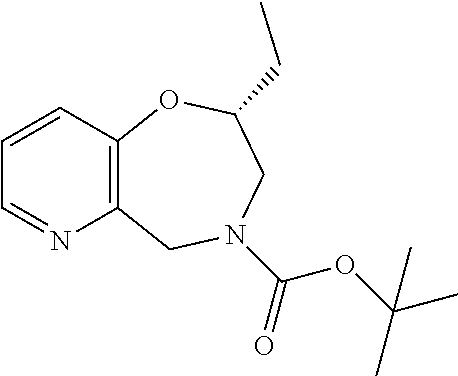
C1=CC2=C(N=C1)CN(C(OC(C)(C)C)=O)CC(CC)O2
